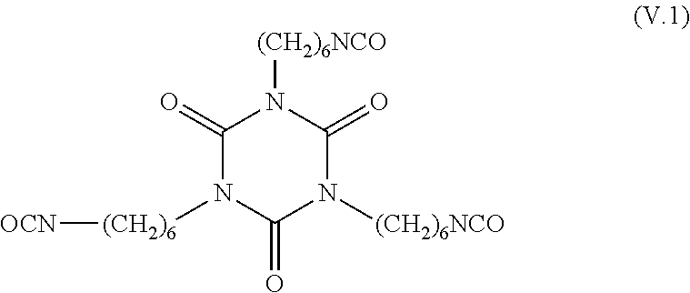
C1(=O)N([(CH2)6][OCN])C(=O)N([(CH2)6NCO])C(=O)N1[(CH2)6NCO]
